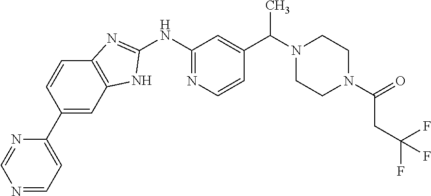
N1=CC=C(C2=CC3=C(C=C2)N=C(NC2=NC=CC(C(N4CCN(C(=O)CC(F)(F)F)CC4)C)=C2)N3)N=C1
